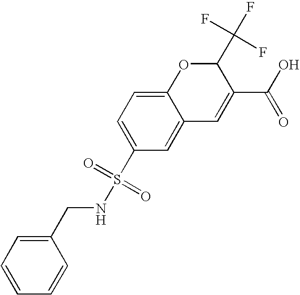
C12=CC=C(S(=O)(=O)NCC3=CC=CC=C3)C=C1C=C(C(O)=O)C(C(F)(F)F)O2
